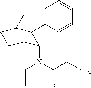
C1(N(C(=O)CN)CC)C2CCC(C2)C1C1=CC=CC=C1
